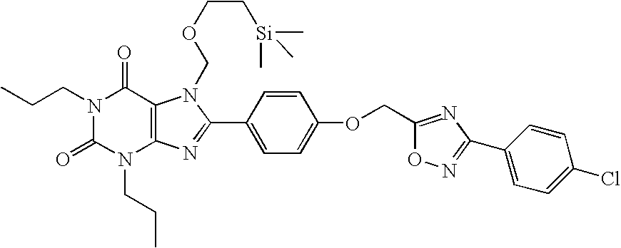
N1(CCC)C(=O)N(CCC)C2=C(C1=O)N(COCC[Si](C)(C)C)C(C1=CC=C(OCC3=NC(C4=CC=C(Cl)C=C4)=NO3)C=C1)=N2
